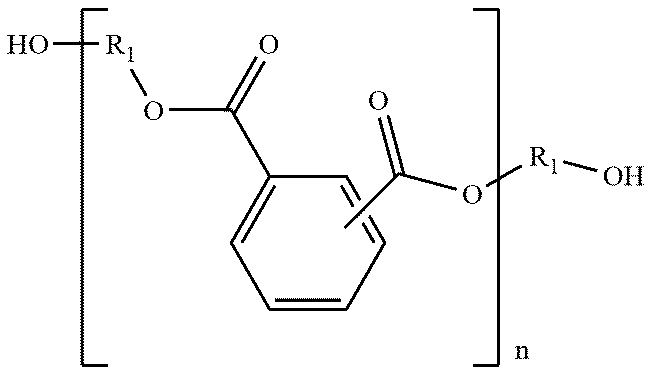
C1=CC=CC(C(=O)O[R1]O)=C1.CC(O[R1]O)=O
